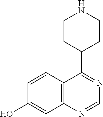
C12=C(C=CC(O)=C1)C(C1CCNCC1)=NC=N2
